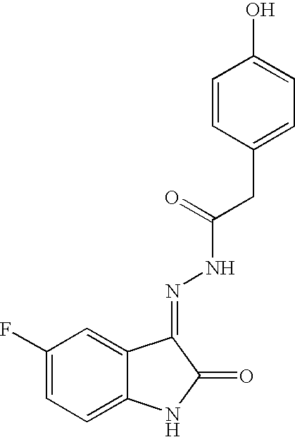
C12=CC(F)=CC=C1NC(=O)C2=NNC(=O)CC1=CC=C(O)C=C1
